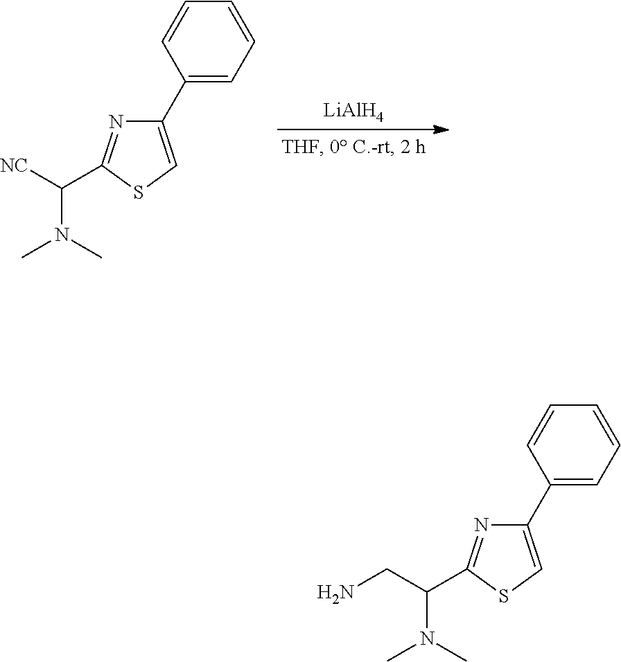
[LiAlH4].[NC]C(N(C)C)C1=NC(C2=CC=CC=C2)=CS1.C(C(N(C)C)C1=NC(C2=CC=CC=C2)=CS1)N
